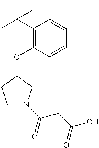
C1(C(C)(C)C)=C(OC2CCN(C(=O)CC(O)=O)C2)C=CC=C1
